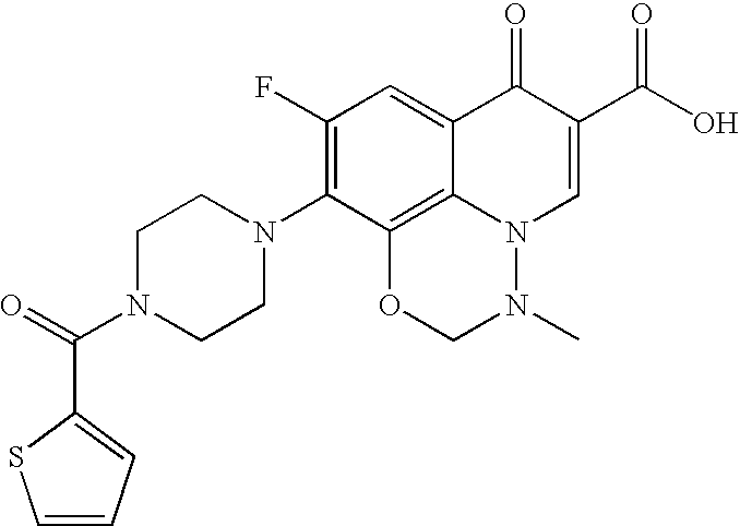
C1=CC=C(C(=O)N2CCN(C3=C(F)C=C4C5=C3OCN(C)N5C=C(C(=O)O)C4=O)CC2)S1
